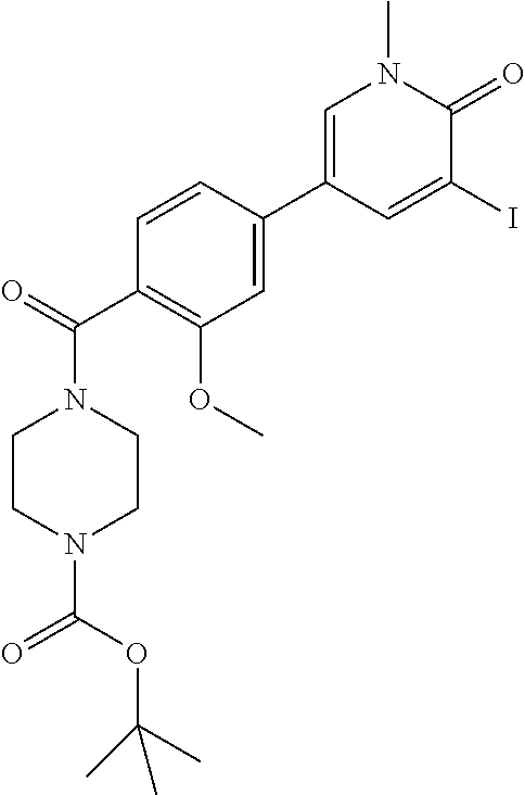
C1(C(N2CCN(C(OC(C)(C)C)=O)CC2)=O)=C(OC)C=C(C2=CN(C)C(=O)C(I)=C2)C=C1
